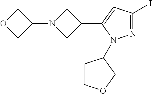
N1=C(I)C=C(C2CN(C3COC3)C2)N1C1CCOC1
